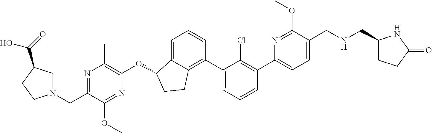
C1=C(C2=C(Cl)C(C3=C4C(=CC=C3)C(OC3=C(C)N=C(CN5CC(C(O)=O)CC5)C(OC)=N3)CC4)=CC=C2)N=C(OC)C(CNCC2CCC(=O)N2)=C1
